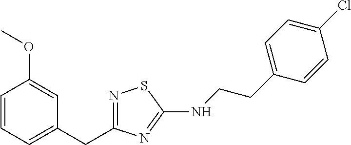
N1=C(CC2=CC=CC(OC)=C2)N=C(NCCC2=CC=C(Cl)C=C2)S1
